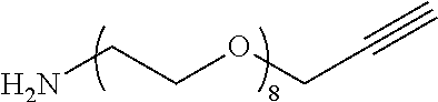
NCCOCC#C
